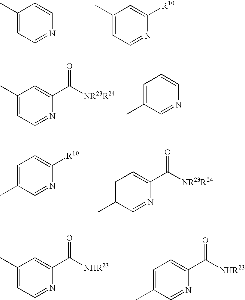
C1(C)=CC=NC=C1.C1(C)=CC=NC([R10])=C1.C1(C)=CC=NC(C(=O)[NR23R24])=C1.C1=C(C)C=NC=C1.C1=C(C)C=NC([R10])=C1.C1=C(C)C=NC(C(=O)[NR23R24])=C1.C1(C)=CC=NC(C(=O)[NHR23])=C1.C1=C(C)C=NC(C(=O)[NHR23])=C1
